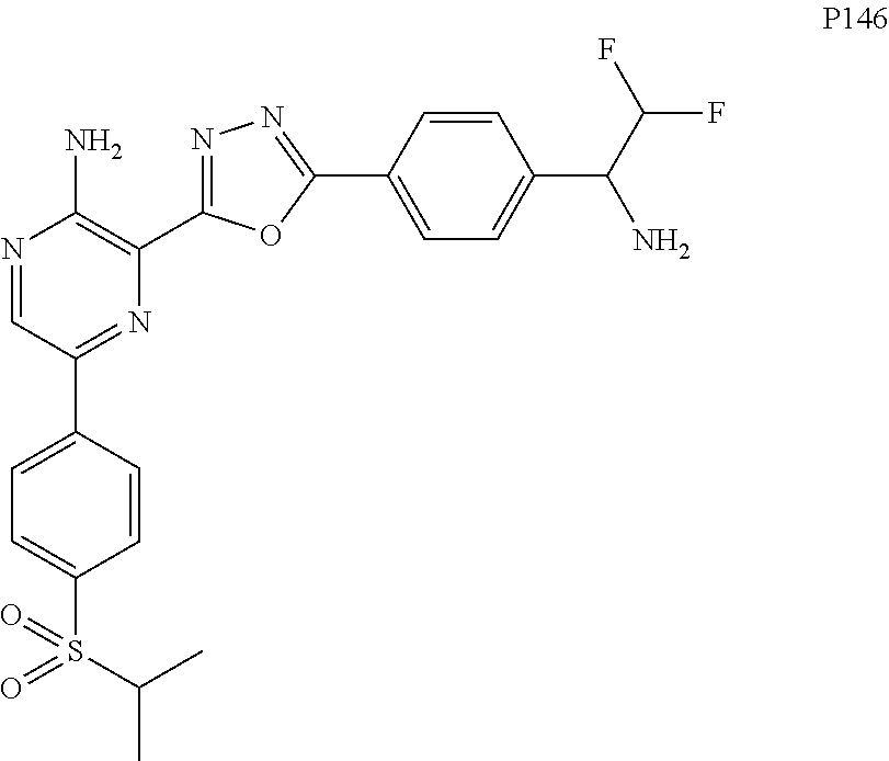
N1=CC(C2=CC=C(S(=O)(C(C)C)=O)C=C2)=NC(C2=NN=C(C3=CC=C(C(N)C(F)F)C=C3)O2)=C1N
